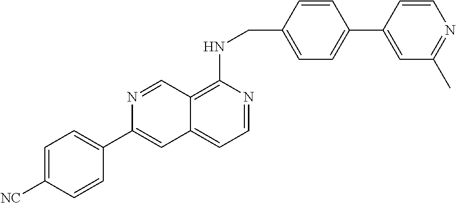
C1=CC(CNC2=C3C(=CC=N2)C=C(C2=CC=C([NC])C=C2)N=C3)=CC=C1C1=CC(C)=NC=C1
